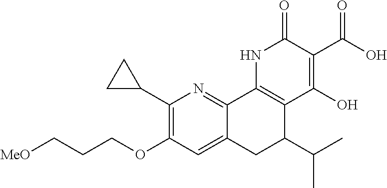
C12=CC(OCCC[MeO])=C(C3CC3)N=C1C1=C(C(C(C)C)C2)C(O)=C(C(O)=O)C(=O)N1
